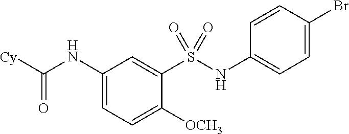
C1(NC([Cy])=O)=CC=C([OCH3])C(S(NC2=CC=C(Br)C=C2)(=O)=O)=C1
